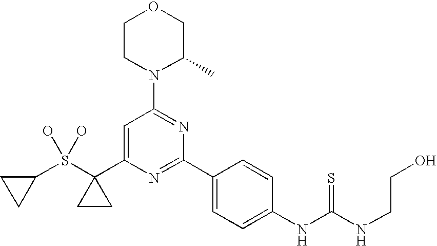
C1(S(C2(C3=CC(N4C(C)COCC4)=NC(C4=CC=C(NC(NCCO)=S)C=C4)=N3)CC2)(O)O)CC1
